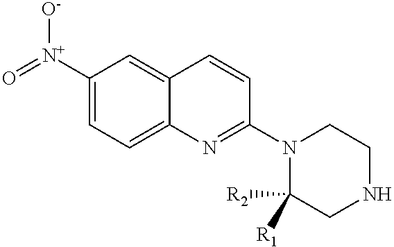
C1([N+](=O)[O-])=CC=C2C(=C1)C=CC(N1C([R1])([R2])CNCC1)=N2
